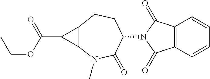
C1(N2C(=O)C3=C(C2=O)C=CC=C3)CCC2C(N(C)C1=O)C2C(OCC)=O
